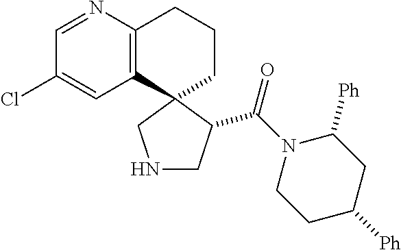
C12=C(C3(CCC1)CNCC3C(N1CCC([Ph])CC1[Ph])=O)C=C(Cl)C=N2
